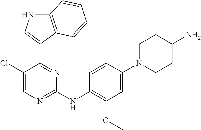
C12=C(C(C3=NC(NC4=C(OC)C=C(N5CCC(N)CC5)C=C4)=NC=C3Cl)=CN1)C=CC=C2
